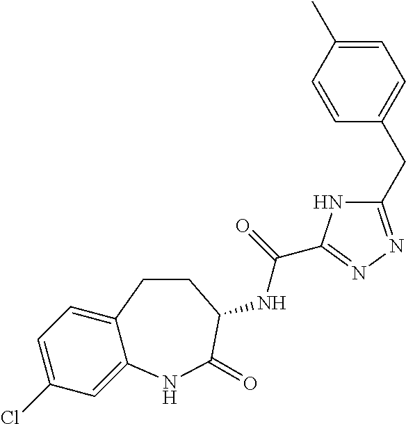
C1=C(Cl)C=C2C(=C1)CCC(NC(=O)C1=NN=C(CC3=CC=C(C)C=C3)N1)C(=O)N2
